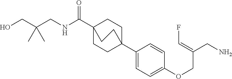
C1(C23CCC(C(NCC(CO)(C)C)=O)(CC2)CC3)=CC=C(OCC(CN)=CF)C=C1
